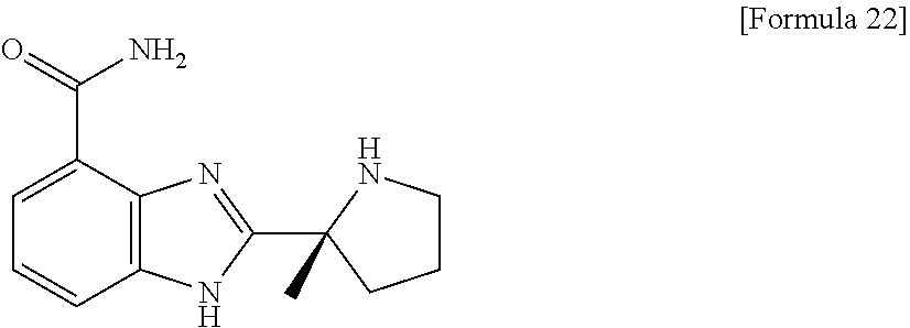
C12=C(C(C(=O)N)=CC=C1)N=C(C1(C)CCCN1)N2
